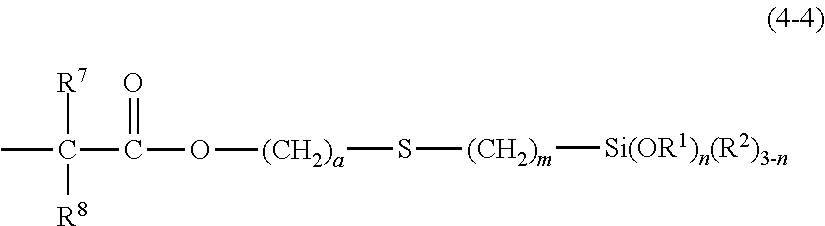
[Si(OR1)n(R2)3-n][(CH2)m]S[(CH2)a]OC(C(C)([R7])[R8])=O
